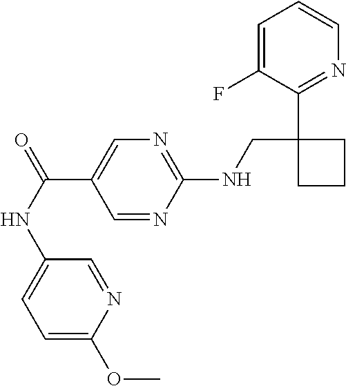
C1(NCC2(C3=NC=CC=C3F)CCC2)=NC=C(C(=O)NC2=CC=C(OC)N=C2)C=N1
